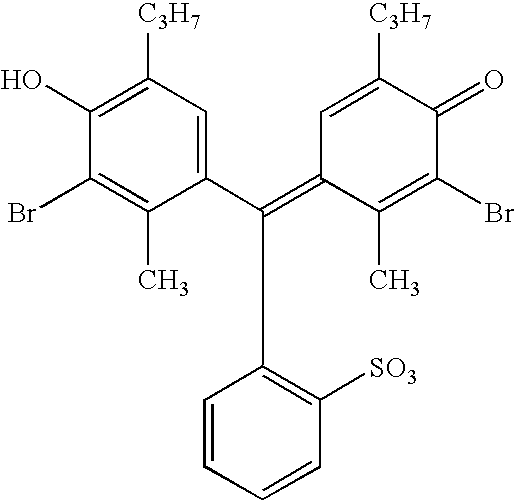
C1(C(=C2C(C)=C(Br)C(=O)C([C3H7])=C2)C2=C([SO3])C=CC=C2)=CC([C3H7])=C(O)C(Br)=C1C
